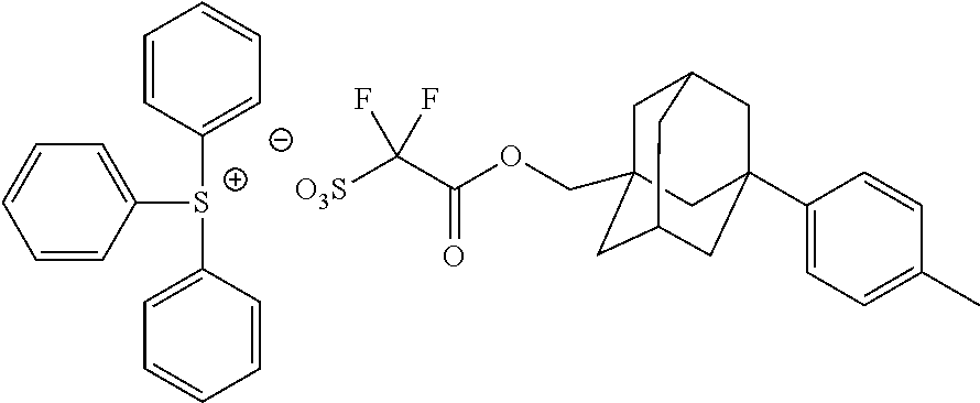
C1C2(COC(C([O3S])(F)F)=O)CC3CC(C4=CC=C(C)C=C4)(CC1C3)C2.C1([S+](C2=CC=CC=C2)C2=CC=CC=C2)=CC=CC=C1
